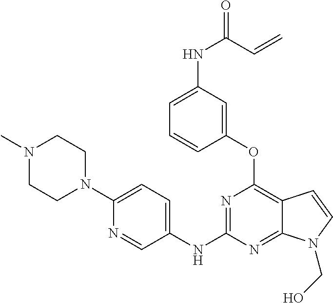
N1=C(NC2=CC=C(N3CCN(C)CC3)N=C2)N=C2C(=C1OC1=CC(NC(=O)C=C)=CC=C1)C=CN2CO
